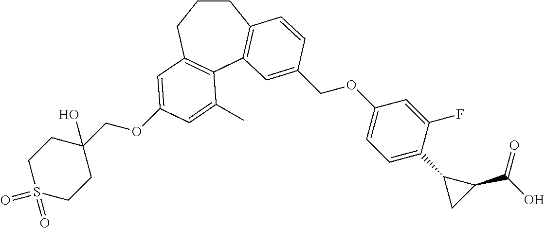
C1CCC2=C(C3=C1C=CC(COC1=CC=C(C4CC4C(=O)O)C(F)=C1)=C3)C(C)=CC(OCC1(O)CCS(=O)(=O)CC1)=C2
